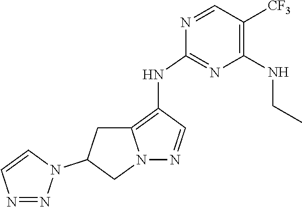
N1=CC([CF3])=C(NCC)N=C1NC1=C2N(N=C1)CC(N1C=CN=N1)C2
